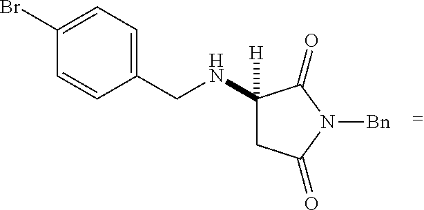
C(NC1([H])CC(=O)N([Bn])C1=O)C1=CC=C(Br)C=C1
